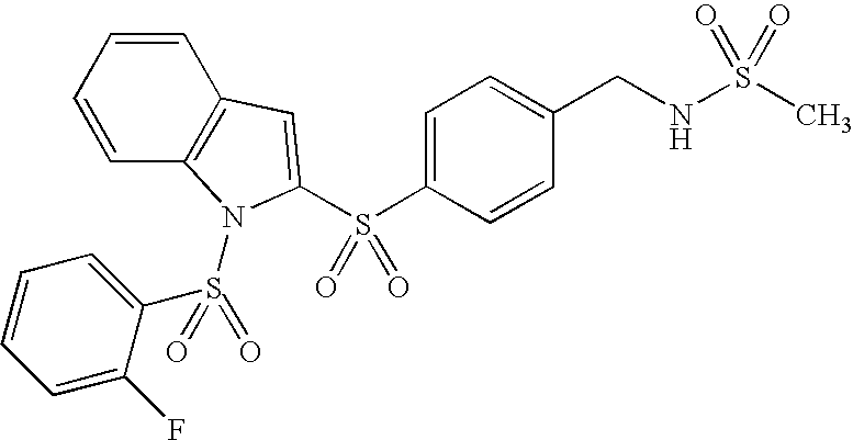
C1=CC2=C(C=C1)C=C(S(C1=CC=C(CNS(C)(=O)=O)C=C1)(=O)=O)N2S(=O)(C1=CC=CC=C1F)=O
